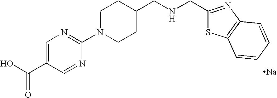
OC(C1=CN=C(N2CCC(CNCC3=NC4=C(S3)C=CC=C4)CC2)N=C1)=O.[Na]
